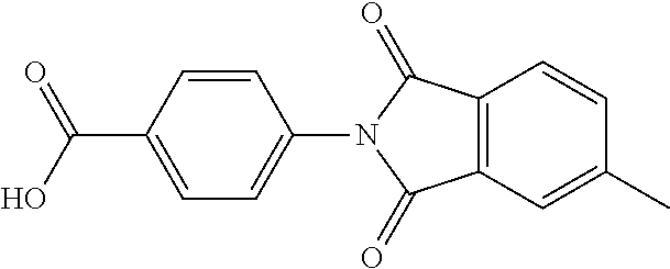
C1=C(C(O)=O)C=CC(N2C(=O)C3=C(C=CC(C)=C3)C2=O)=C1
